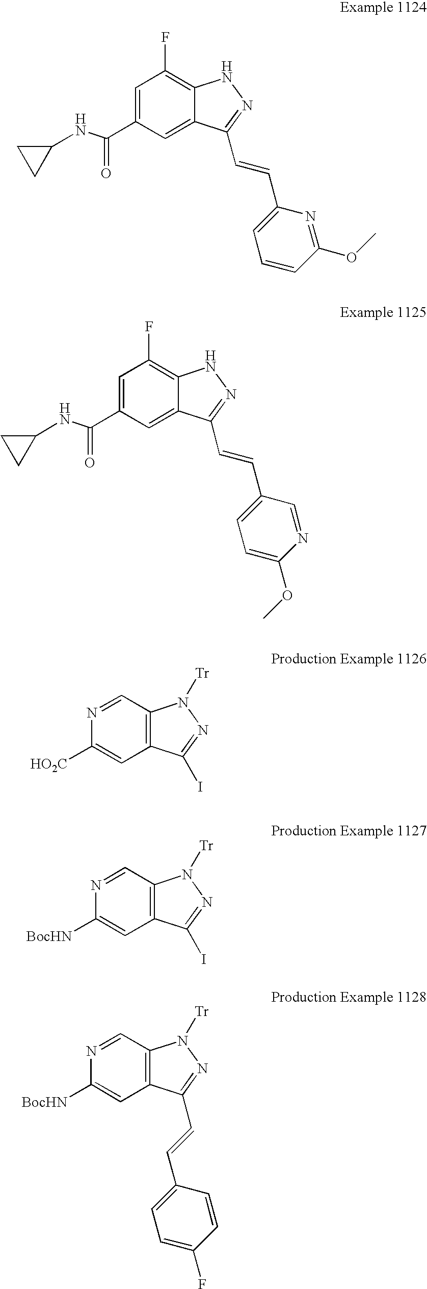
C1(C(=O)NC2CC2)=CC(F)=C2C(=C1)C(C=CC1=CC=CC(OC)=N1)=NN2.C1(C(=O)NC2CC2)=CC(F)=C2C(=C1)C(C=CC1=CC=C(OC)N=C1)=NN2.N1=CC2=C(C=C1[HO2C])C(I)=NN2[Tr].N1=CC2=C(C=C1[BocHN])C(I)=NN2[Tr].N1=CC2=C(C=C1[BocHN])C(C=CC1=CC=C(F)C=C1)=NN2[Tr]
